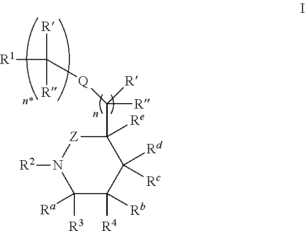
C1([R3])([Ra])C([R4])([Rb])C([Rd])([Rc])C(C([R])([R])[Q]C([R1])([R])[R])([Re])[Z]N1[R2]
